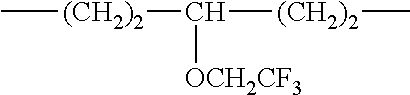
C[(CH2)2]C([OCH2CF3])[(CH2)2]C
